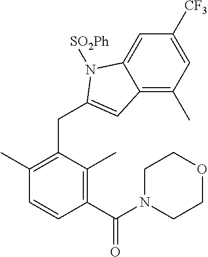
C12=C(C)C=C([CF3])C=C1N([SO2Ph])C(CC1=C(C)C=CC(C(N3CCOCC3)=O)=C1C)=C2
